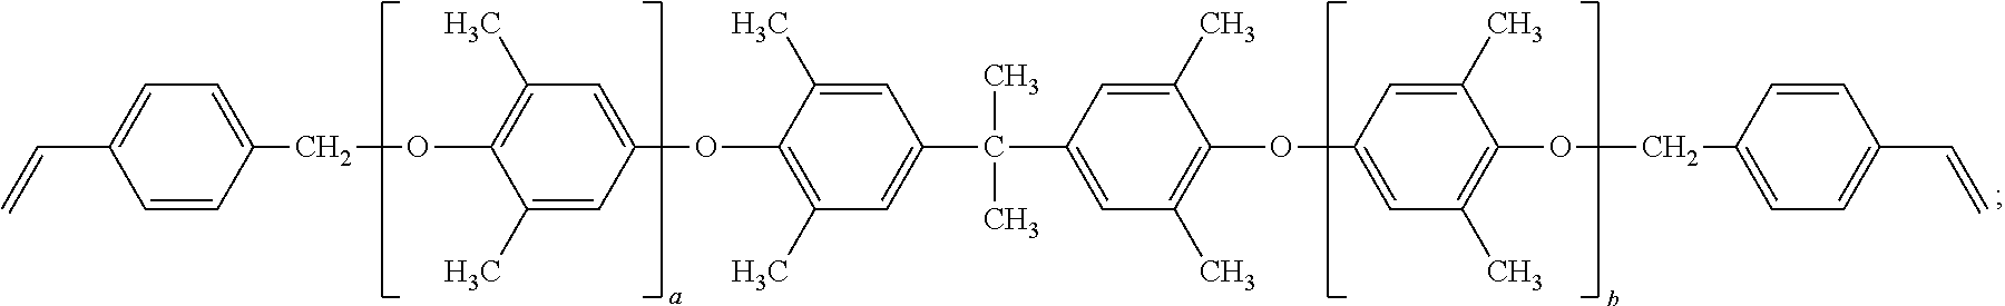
C(C1=CC=C(COC2=C(C)C=C(OC3=C(C)C=C(C(C)(C)C4=CC(C)=C(OC5=CC(C)=C(OCC6=CC=C(C=C)C=C6)C(C)=C5)C(C)=C4)C=C3C)C=C2C)C=C1)=C
